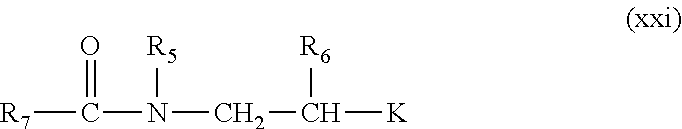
[R7]C(=O)N(CC([K])[R6])[R5]
